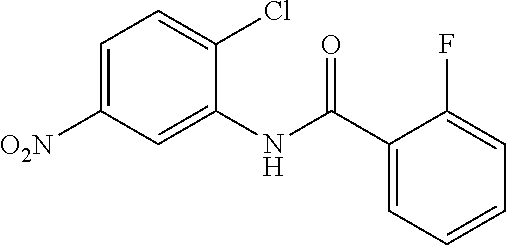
C1=C([O2N])C=C(NC(C2=CC=CC=C2F)=O)C(Cl)=C1
